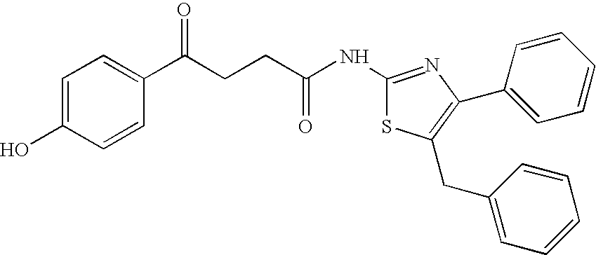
C1=C(O)C=CC(C(CCC(NC2=NC(C3=CC=CC=C3)=C(CC3=CC=CC=C3)S2)=O)=O)=C1
